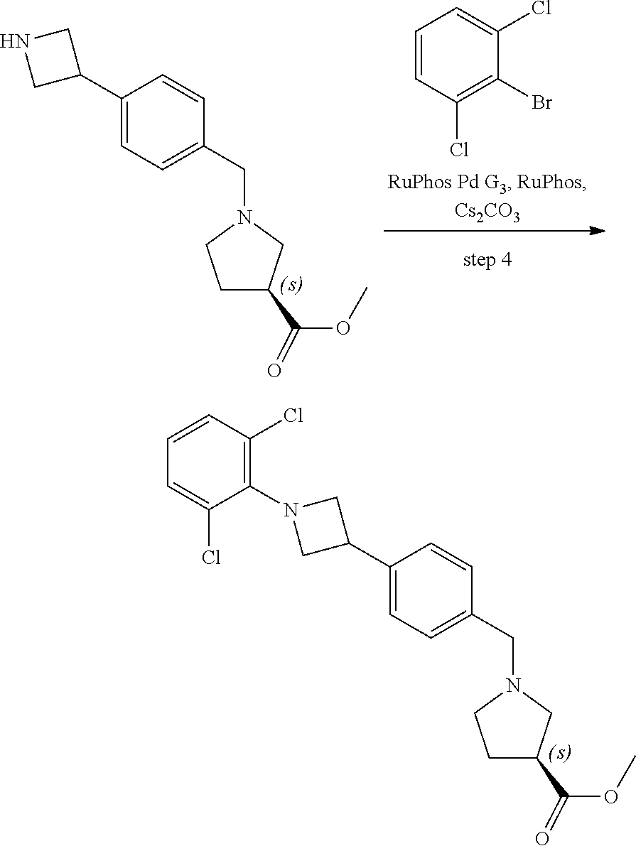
C1(C2CN(C3=C(Cl)C=CC=C3Cl)C2)=CC=C(CN2CCC(C(OC)=O)C2)C=C1.C1(C2CNC2)=CC=C(CN2CCC(C(OC)=O)C2)C=C1.C1=CC(Cl)=C(Br)C(Cl)=C1
